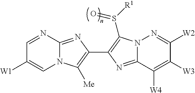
C1=NC2=NC(C3=C(S([R1])=O)N4C(=N3)C([W4])=C([W3])C([W2])=N4)=C([Me])N2C=C1[W1]
